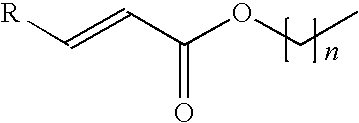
C(=CC(OCC)=O)[R]
